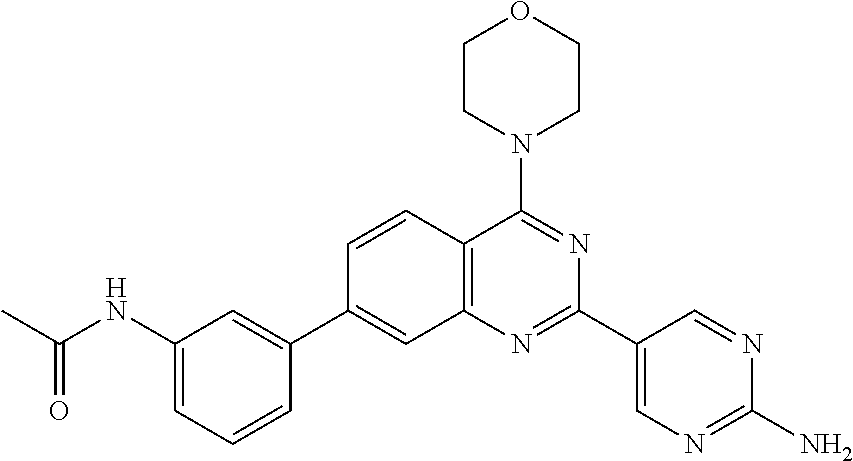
C1(NC(C)=O)=CC=CC(C2=CC3=C(C(N4CCOCC4)=NC(C4=CN=C(N)N=C4)=N3)C=C2)=C1
